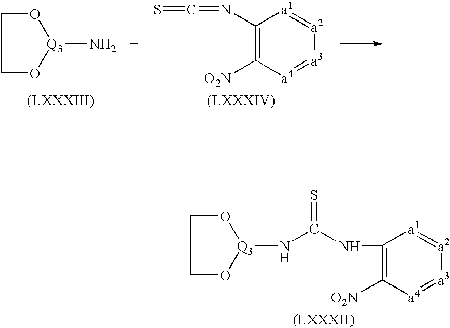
[(LXXXII)].C1(NC(N[Q3]2OCCO2)=S)=C([O2N])[a4]=[a3][a2]=[a1]1.[(LXXXIII)].N[Q3]1OCCO1.C1(N=C=S)=C([O2N])[a4]=[a3][a2]=[a1]1.[(LXXXIV)]
